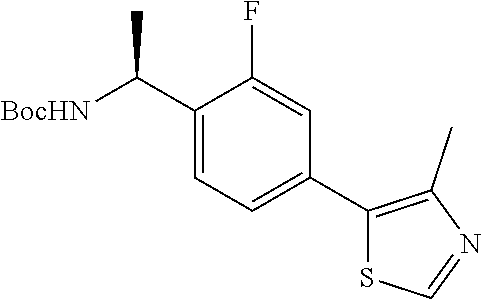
[BocHN]C(C1=CC=C(C2=C(C)N=CS2)C=C1F)C
